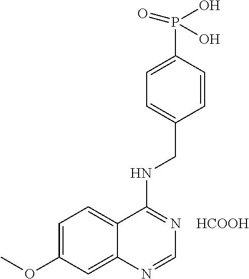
C1=C(OC)C=C2C(=C1)C(NCC1=CC=C(P(O)(O)=O)C=C1)=NC=N2.[HCOOH]
